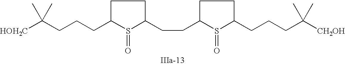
C1C(CCCC([HOH2C])(C)C)S(=O)C(CCC2S(=O)C(CCCC([CH2OH])(C)C)CC2)C1
